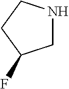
N1CC(F)CC1
